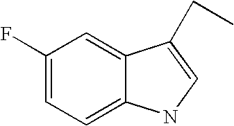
C1(F)=CC=C2C(=C1)C(CC)=CN2
